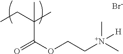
CCC(C)(C(OCC[N+](C)(C)[H])=O)C.[Br-]
